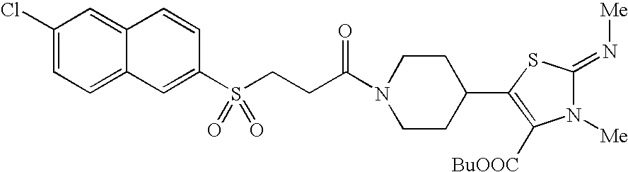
C1(Cl)=CC=C2C(=C1)C=CC(S(CCC(N1CCC(C3=C([BuOOC])N([Me])C(=N[Me])S3)CC1)=O)(=O)=O)=C2
